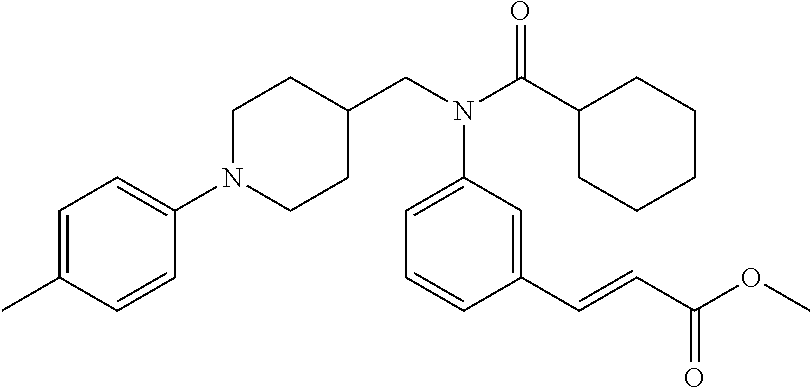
C(N(C(C1CCCCC1)=O)C1=CC=CC(C=CC(=O)OC)=C1)C1CCN(C2=CC=C(C)C=C2)CC1
